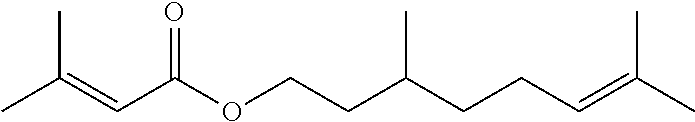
CC(=CCCC(CCOC(C=C(C)C)=O)C)C
